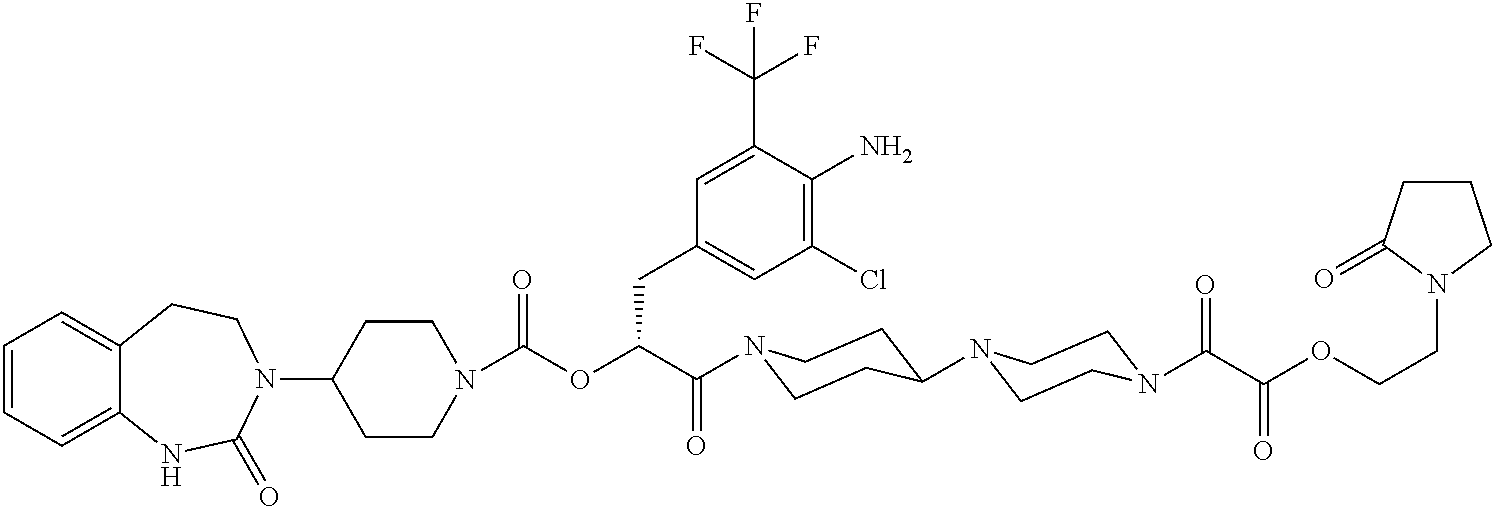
C1=CC=C2C(=C1)CCN(C1CCN(C(OC(C(=O)N3CCC(N4CCN(C(=O)C(OCCN5CCCC5=O)=O)CC4)CC3)CC3=CC(Cl)=C(N)C(C(F)(F)F)=C3)=O)CC1)C(=O)N2
